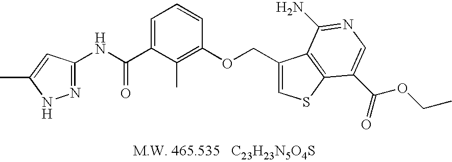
C(C1=CC=CC(OCC2=CSC3=C2C(N)=NC=C3C(=O)OCC)=C1C)(NC1=NNC(C)=C1)=O
